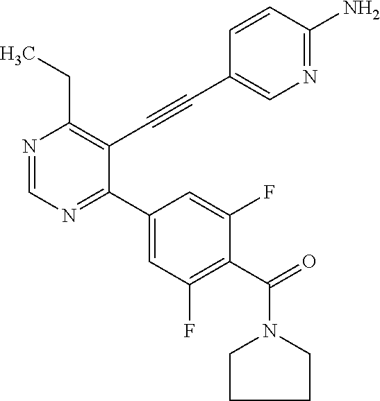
N1=CN=C(C2=CC(F)=C(C(=O)N3CCCC3)C(F)=C2)C(C#CC2=CN=C(N)C=C2)=C1CC
